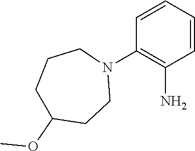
C1=CC=CC(N2CCCC(OC)CC2)=C1N
